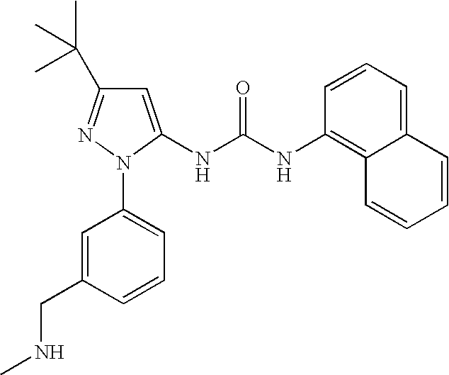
C1=CC(NC(NC2=CC(C(C)(C)C)=NN2C2=CC=CC(CNC)=C2)=O)=C2C(=C1)C=CC=C2
